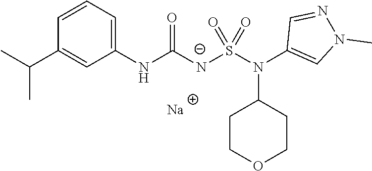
[Na].C1=CC(C(C)C)=CC(NC([N-]S(N(C2=CN(C)N=C2)C2CCOCC2)(=O)=O)=O)=C1
